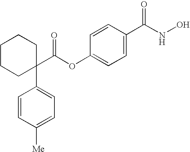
C1=CC(C(NO)=O)=CC=C1OC(C1(C2=CC=C([Me])C=C2)CCCCC1)=O
